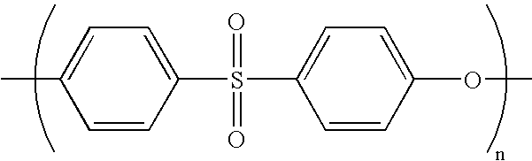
CC1=CC=C(S(C2=CC=C(OC)C=C2)(=O)=O)C=C1
